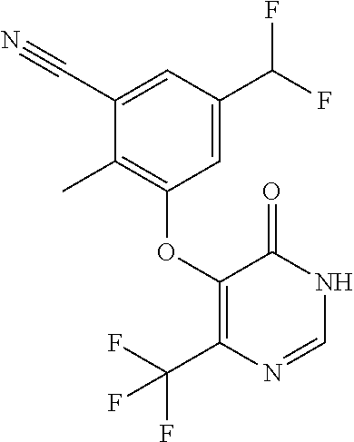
C1(C#N)=CC(C(F)F)=CC(OC2=C(C(F)(F)F)N=CNC2=O)=C1C
